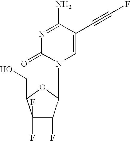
N1=C(N)C(C#CF)=CN(C2C(F)C(F)(F)C(CO)O2)C1=O
